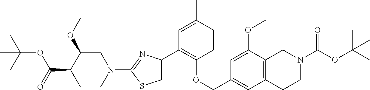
C1(C2=C(OCC3=CC4=C(C(OC)=C3)CN(C(OC(C)(C)C)=O)CC4)C=CC(C)=C2)=CSC(N2CC(OC)C(C(=O)OC(C)(C)C)CC2)=N1
